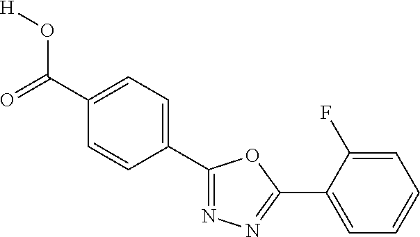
[H]OC(=O)C1=CC=C(C2=NN=C(C3=CC=CC=C3F)O2)C=C1
